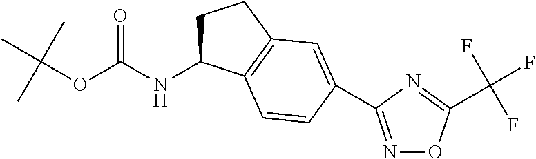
N(C(OC(C)(C)C)=O)C1CCC2=C1C=CC(C1=NOC(C(F)(F)F)=N1)=C2
